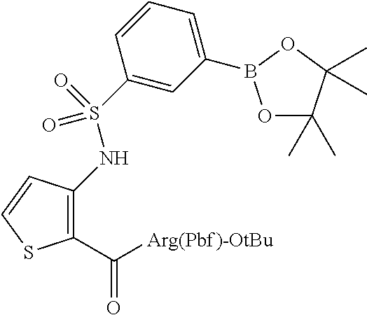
C1(C([Arg(Pbf)-OtBu])=O)=C(NS(=O)(=O)C2=CC(B3OC(C)(C)C(C)(C)O3)=CC=C2)C=CS1
